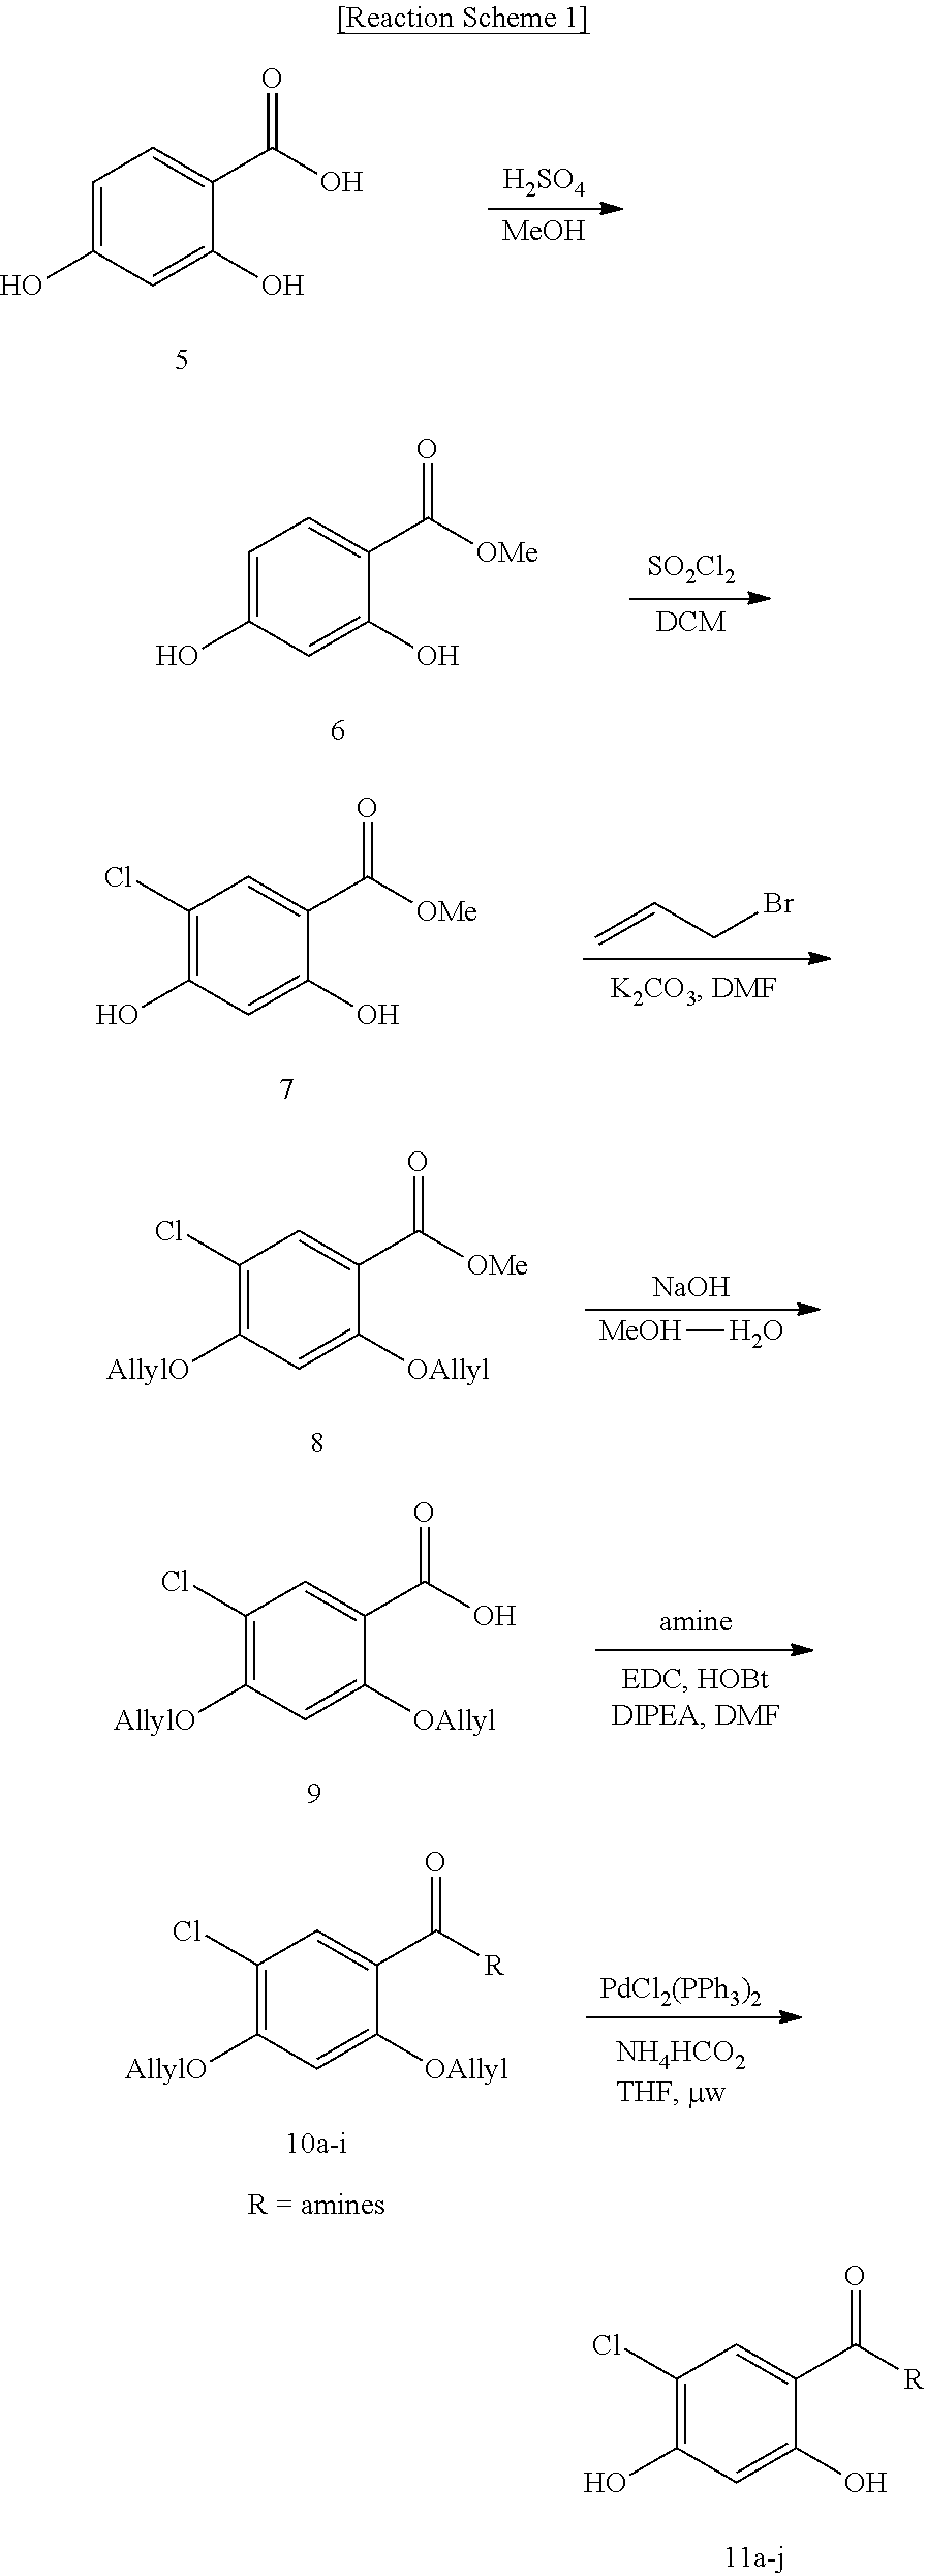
C1=C(O)C=C(O)C(C(O)=O)=C1.[H2SO4].[MeOH].C1=C(O)C=C(O)C(C([OMe])=O)=C1.[SO2Cl2].[DCM].C1(Cl)=C(O)C=C(O)C(C([OMe])=O)=C1.C=CCBr.C1(Cl)=C([AllylO])C=C([OAllyl])C(C([OMe])=O)=C1.[MeOH]O.[NaOH].C1(Cl)=C([AllylO])C=C([OAllyl])C(C(O)=O)=C1.C1(Cl)=C([AllylO])C=C([OAllyl])C(C([R])=O)=C1.[PdCl2(PPh3)2].C1(Cl)=C(O)C=C(O)C(C([R])=O)=C1
